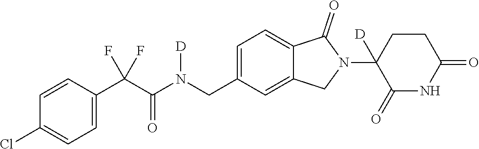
C1=CC(C(C(N(CC2=CC=C3C(=C2)CN(C2([D])C(=O)NC(=O)CC2)C3=O)[D])=O)(F)F)=CC=C1Cl
